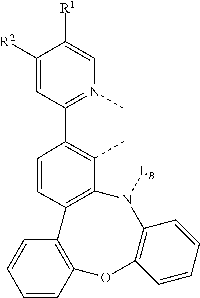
C12=C(C(C)=C(C3=N(C)C=C([R1])C([R2])=C3)C=C1)N([LB])C1=C(OC3=C2C=CC=C3)C=CC=C1
